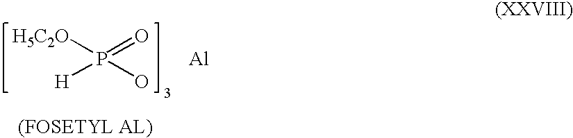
P(=O)([H5C2O])([H])O.[Al]
